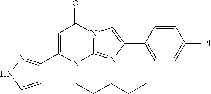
C1(C2=NNC=C2)=CC(=O)N2C(=NC(C3=CC=C(Cl)C=C3)=C2)N1CCCCC
